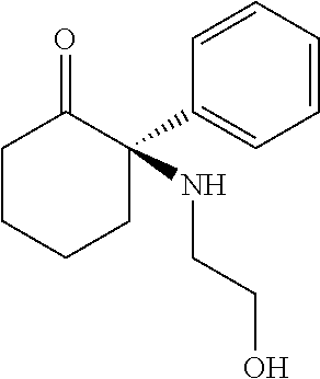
C1CCCC(C2=CC=CC=C2)(NCCO)C1=O
